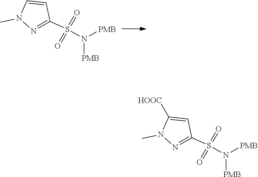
N1=C(S(=O)(=O)N([PMB])[PMB])C=CN1C.N1=C(S(=O)(=O)N([PMB])[PMB])C=C([HOOC])N1C
